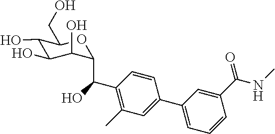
C1(O)C(O)C(O)C(C(C2=C(C)C=C(C3=CC=CC(C(NC)=O)=C3)C=C2)O)OC1CO
